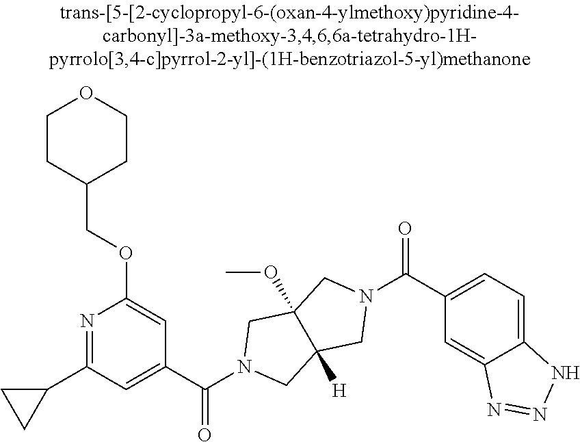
C1CC(COC2=CC(C(N3CC4([H])C(OC)(C3)CN(C(C3=CC=C5C(=C3)N=NN5)=O)C4)=O)=CC(C3CC3)=N2)CCO1
